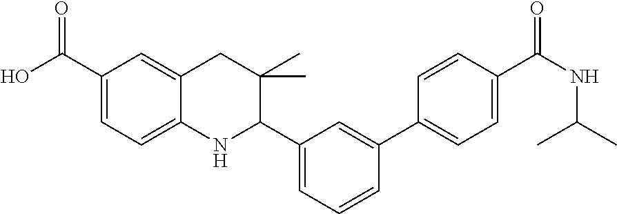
C(C1=CC=C2C(=C1)CC(C)(C)C(C1=CC=CC(C3=CC=C(C(NC(C)C)=O)C=C3)=C1)N2)(O)=O
